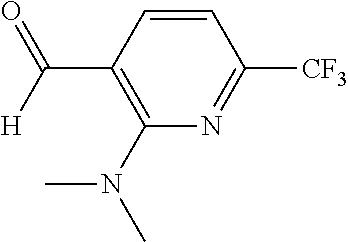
C1=CC(C(=O)[H])=C(N(C)C)N=C1[CF3]
